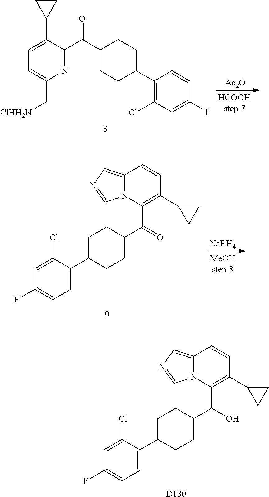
O=C(C1CCC(C2=CC=C(F)C=C2Cl)CC1)C1=C(C2CC2)C=CC2=CN=CN12.[NaBH4].OC(C1CCC(C2=CC=C(F)C=C2Cl)CC1)C1=C(C2CC2)C=CC2=CN=CN12.[D130].N1=C(C(C2CCC(C3=C(Cl)C=C(F)C=C3)CC2)=O)C(C2CC2)=CC=C1C[ClHH2N].[Ac2O]
